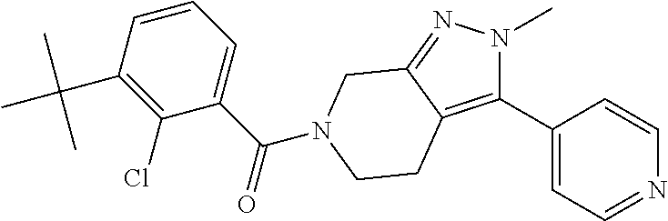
C1(C2=C3C(=NN2C)CN(C(C2=CC=CC(C(C)(C)C)=C2Cl)=O)CC3)=CC=NC=C1
